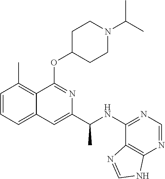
C1=CC=C2C(=C1C)C(OC1CCN(C(C)C)CC1)=NC(C(NC1=NC=NC3=C1N=CN3)C)=C2
